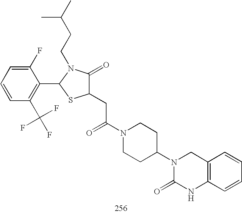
C1(CC(N2CCC(N3C(=O)NC4=C(C3)C=CC=C4)CC2)=O)C(=O)N(CCC(C)C)C(C2=C(C(F)(F)F)C=CC=C2F)S1
